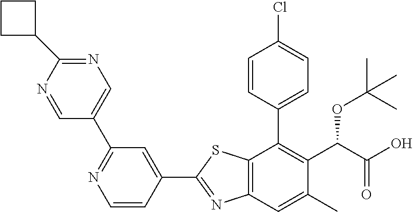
C1(C2=NC3=C(S2)C(C2=CC=C(Cl)C=C2)=C(C(C(O)=O)OC(C)(C)C)C(C)=C3)=CC(C2=CN=C(C3CCC3)N=C2)=NC=C1
